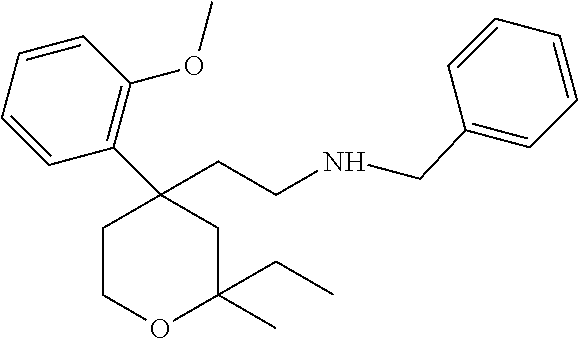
C1COC(C)(CC)CC1(C1=C(OC)C=CC=C1)CCNCC1=CC=CC=C1
